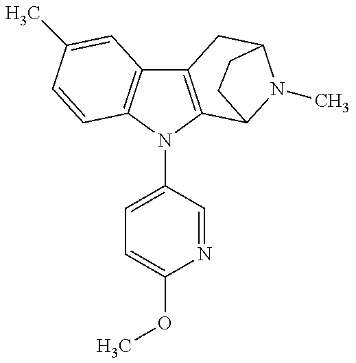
C12=C(N(C3=CC=C(OC)N=C3)C3=C1C=C(C)C=C3)C1N(C)C(C2)CC1
